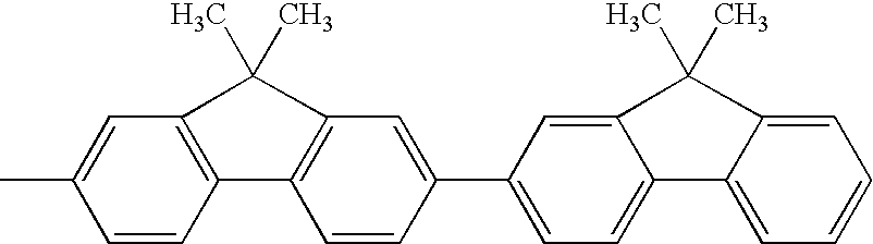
C1=C(C)C=CC2=C1C(C)(C)C1=C2C=CC(C2=CC=C3C(=C2)C(C)(C)C2=CC=CC=C32)=C1
